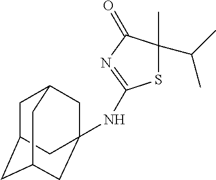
C1C2CC3CC(NC4=NC(=O)C(C)(C(C)C)S4)(CC1C3)C2
